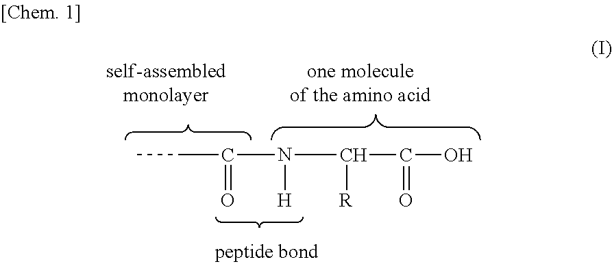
C(C(N([H])C([R])C(=O)O)=O)C
